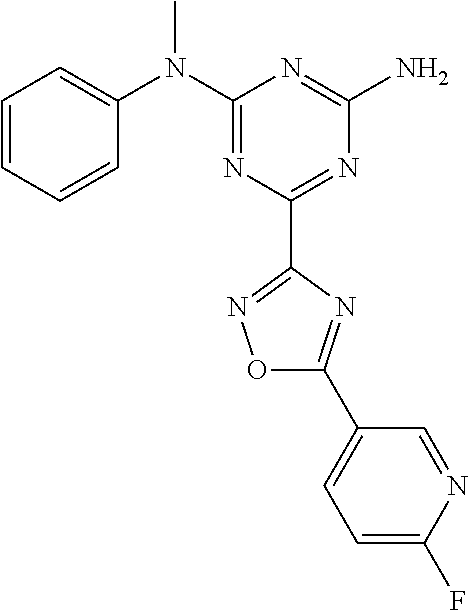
C1=CC=CC(N(C2=NC(C3=NOC(C4=CC=C(F)N=C4)=N3)=NC(N)=N2)C)=C1
